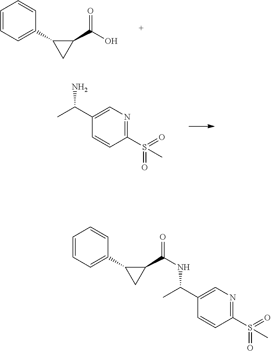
C1=CC=C(C2C(C(O)=O)C2)C=C1.C1(S(=O)(=O)C)=NC=C(C(C)N)C=C1.C1(S(=O)(=O)C)=NC=C(C(C)NC(C2C(C3=CC=CC=C3)C2)=O)C=C1
